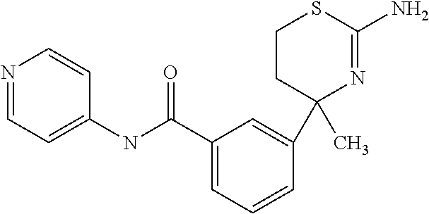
N1=CC=C(NC(C2=CC=CC(C3(C)N=C(N)SCC3)=C2)=O)C=C1
